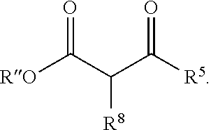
[RO]C(C(C([R5])=O)[R8])=O
